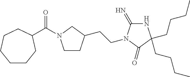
C1CC(CCN2C(=N)NC(CCCC)(CCCC)C2=O)CN1C(=O)C1CCCCCC1
